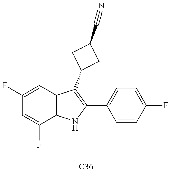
C1(F)=CC2=C(C(F)=C1)NC(C1=CC=C(F)C=C1)=C2C1CC(C#N)C1.[C36]
